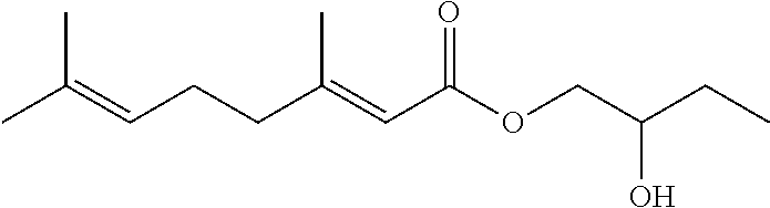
CC(=CCCC(=CC(OCC(CC)O)=O)C)C
